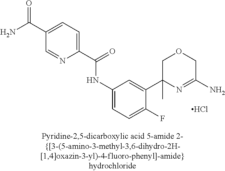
C1(NC(C2=CC=C(C(N)=O)C=N2)=O)=CC=C(F)C(C2(C)N=C(N)COC2)=C1.Cl
